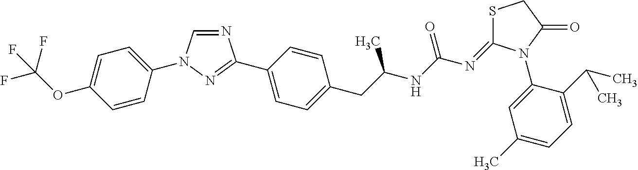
N1=CN(C2=CC=C(OC(F)(F)F)C=C2)N=C1C1=CC=C(CC(NC(N=C2SCC(=O)N2C2=CC(C)=CC=C2C(C)C)=O)C)C=C1
